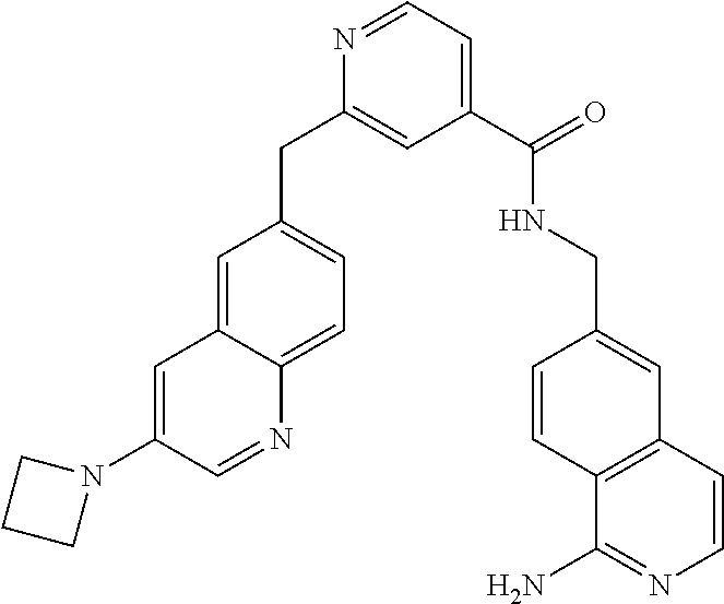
N1=CC=C(C(=O)NCC2=CC3=C(C=C2)C(N)=NC=C3)C=C1CC1=CC=C2C(=C1)C=C(N1CCC1)C=N2
